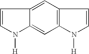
C1=CC2=CC3=C(C=C2N1[H])N([H])C=C3
